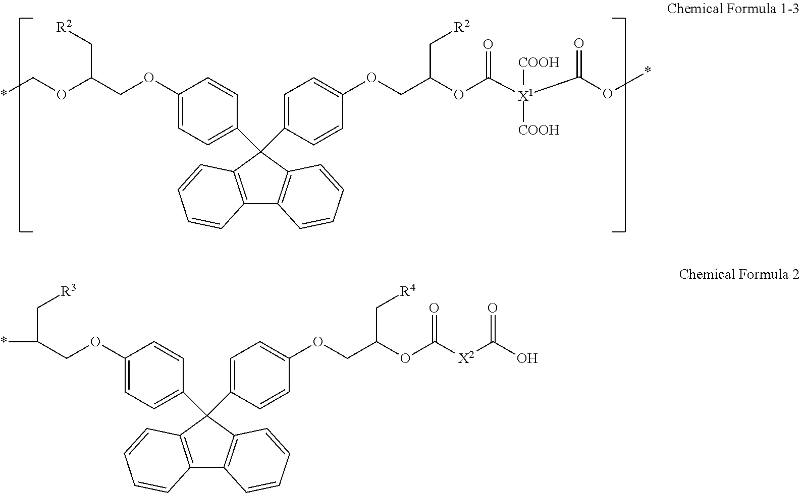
C1(OCC(C[R2])OC*)=CC=C(C2(C3=CC=C(OCC(C[R2])OC(=O)[X1](C(=O)O*)([COOH])[COOH])C=C3)C3=C(C4=C2C=CC=C4)C=CC=C3)C=C1.C1(OCC(C[R3])*)=CC=C(C2(C3=CC=C(OCC(C[R4])OC(=O)[X2]C(O)=O)C=C3)C3=C(C4=C2C=CC=C4)C=CC=C3)C=C1
